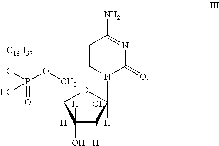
C1=CN(C2([H])OC(COP(O[C18H37])(=O)O)([H])C(O)([H])C2(O)[H])C(=O)N=C1N
